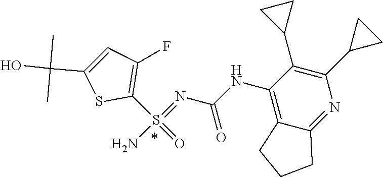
C1(S(=O)(=NC(NC2=C3C(=NC(C4CC4)=C2C2CC2)CCC3)=O)N)=C(F)C=C(C(O)(C)C)S1
